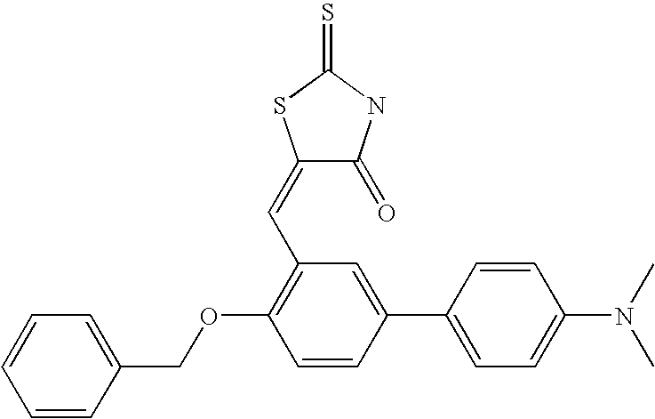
C1=CC=C(COC2=C(C=C3C(=O)NC(=S)S3)C=C(C3=CC=C(N(C)C)C=C3)C=C2)C=C1
